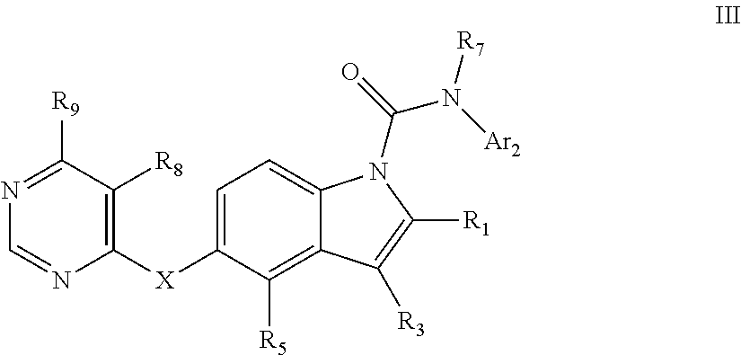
N1=C([R9])C([R8])=C([X]C2=CC=C3C(=C2[R5])C([R3])=C([R1])N3C(N([Ar2])[R7])=O)N=C1
